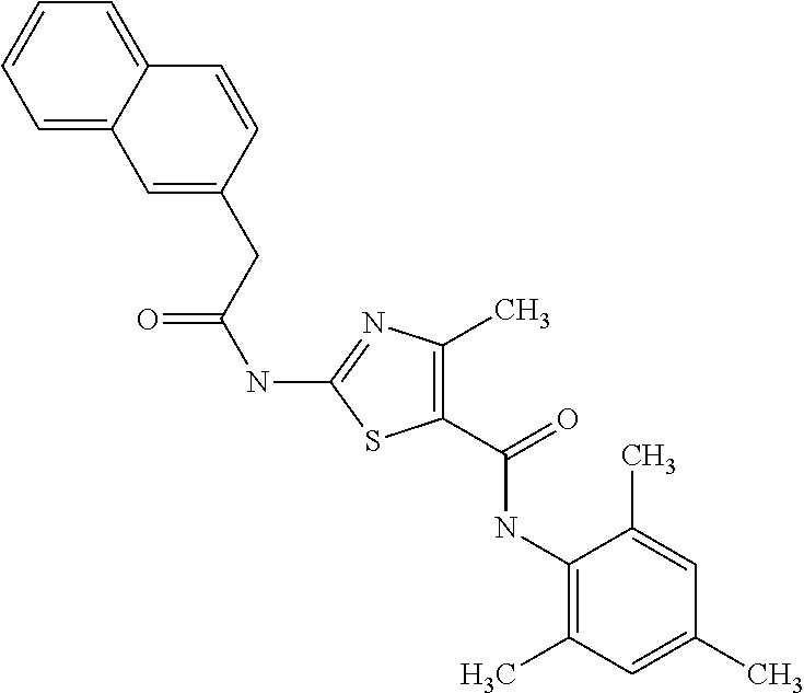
C1(C(=O)NC2=C(C)C=C(C)C=C2C)=C(C)N=C(NC(=O)CC2=CC3=CC=CC=C3C=C2)S1
